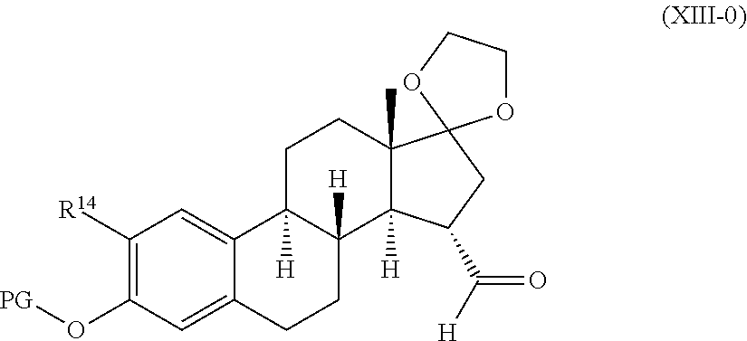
C1([R14])=C(O[PG])C=C2C(=C1)C1([H])C([H])(CC2)C2([H])C(C)(CC1)C1(CC2C([H])=O)OCCO1
